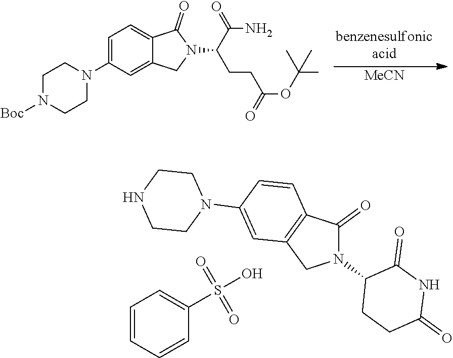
C1=CC=CC(S(O)(=O)=O)=C1.N1(C2CCC(=O)NC2=O)C(=O)C2=C(C1)C=C(N1CCNCC1)C=C2.[MeCN].C1=C(N2CCN([Boc])CC2)C=C2C(=C1)C(=O)N(C(C(N)=O)CCC(OC(C)(C)C)=O)C2
